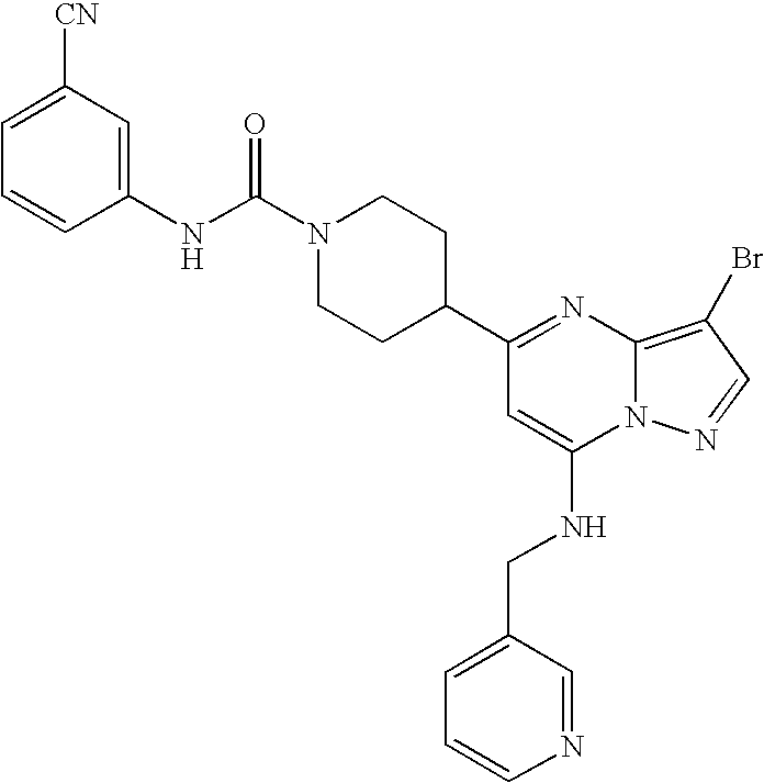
C1(C2=NC3=C(Br)C=NN3C(NCC3=CC=CN=C3)=C2)CCN(C(NC2=CC([CN])=CC=C2)=O)CC1
